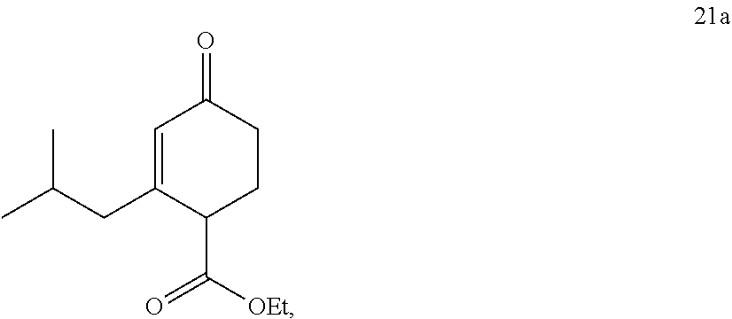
C1=C(CC(C)C)C(C([OEt])=O)CCC1=O
